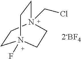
C1CN2(CCl)CCN1(F)CC2
